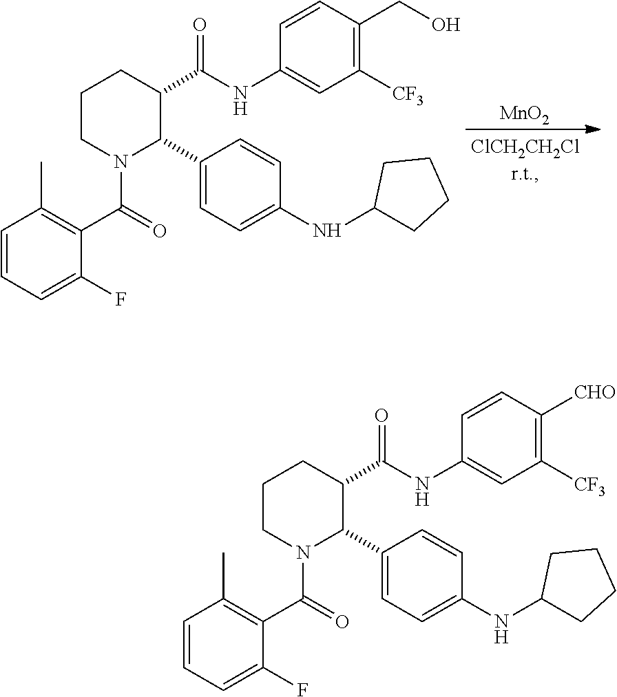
C1CN(C(C2=C(C)C=CC=C2F)=O)C(C2=CC=C(NC3CCCC3)C=C2)C(C(=O)NC2=CC([CF3])=C([CHO])C=C2)C1.C1CN(C(C2=C(C)C=CC=C2F)=O)C(C2=CC=C(NC3CCCC3)C=C2)C(C(=O)NC2=CC([CF3])=C(CO)C=C2)C1.[MnO2]
